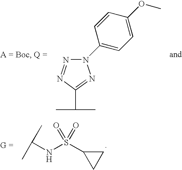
N1=NC(C(C)C)=NN1C1=CC=C(OC)C=C1.C(NS(C1CC1)(=O)=O)(C)C
